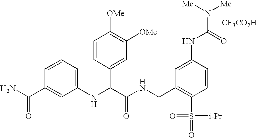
C1(NC(C(NCC2=C(S([i-Pr])(=O)=O)C=CC(NC(=O)N([Me])[Me])=C2)=O)C2=CC([OMe])=C([OMe])C=C2)=CC=CC(C(N)=O)=C1.[CF3CO2H]
